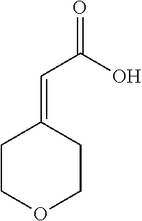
C1COCCC1=CC(=O)O
